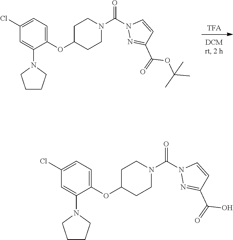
[TFA].C1C(OC2=CC=C(Cl)C=C2N2CCCC2)CCN(C(N2N=C(C(OC(C)(C)C)=O)C=C2)=O)C1.C1C(OC2=CC=C(Cl)C=C2N2CCCC2)CCN(C(N2N=C(C(O)=O)C=C2)=O)C1
